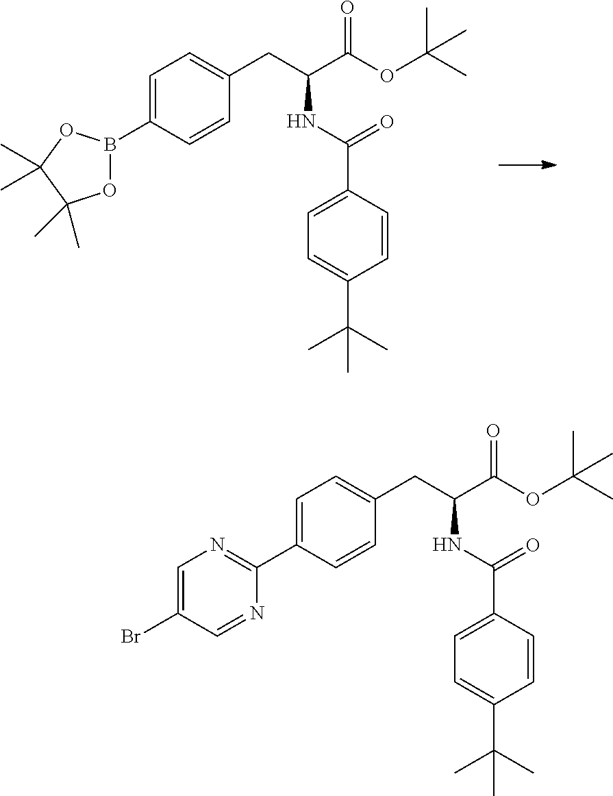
C1=C(B2OC(C)(C)C(C)(C)O2)C=CC(CC(C(OC(C)(C)C)=O)NC(=O)C2=CC=C(C(C)(C)C)C=C2)=C1.C1=C(C2=NC=C(Br)C=N2)C=CC(CC(C(OC(C)(C)C)=O)NC(=O)C2=CC=C(C(C)(C)C)C=C2)=C1
